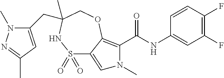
C1(F)=C(F)C=CC(NC(=O)C2=C3C(=CN2C)S(=O)(=O)NC(CC2=CC(C)=NN2C)(C)CO3)=C1
